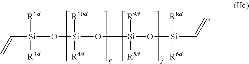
C([Si]([R1d])([R3d])O[Si]([R10d])([R4d])O[Si]([R9d])([R5d])O[Si]([R8d])([R6d])C=C)=C
